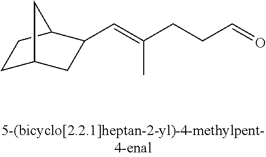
C(=C(CCC=O)C)C1CC2CCC1C2
